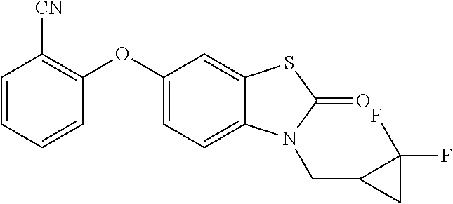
O(C1=C([CN])C=CC=C1)C1=CC=C2C(=C1)SC(=O)N2CC1CC1(F)F
